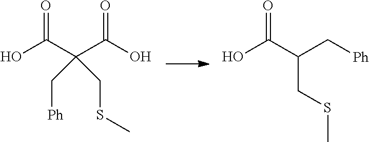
OC(C(C(O)=O)(CSC)C[Ph])=O.OC(C(C[Ph])CSC)=O
